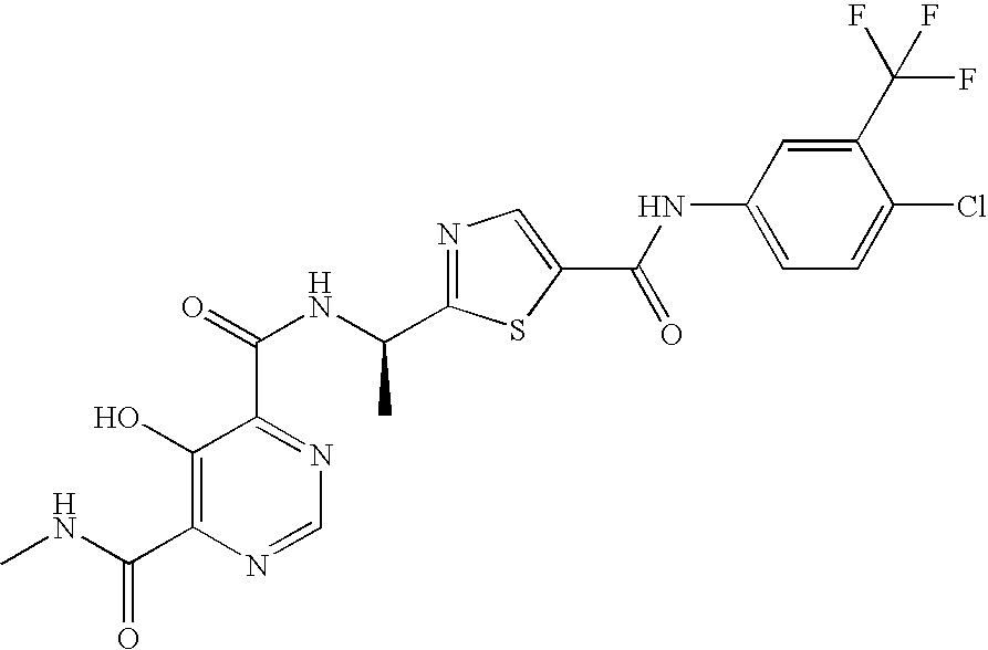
OC1=C(C(=O)NC)N=CN=C1C(NC(C1=NC=C(C(NC2=CC=C(Cl)C(C(F)(F)F)=C2)=O)S1)C)=O
